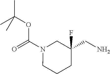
CC(C)(OC(N1CCCC(F)(CN)C1)=O)C
